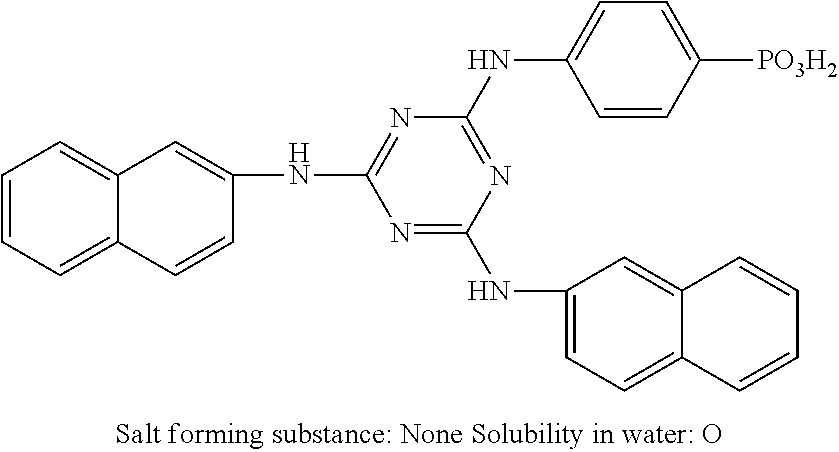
C1=CC=C2C(=C1)C=C(NC1=NC(NC3=CC=C([PO3H2])C=C3)=NC(NC3=CC=C4C(=C3)C=CC=C4)=N1)C=C2
